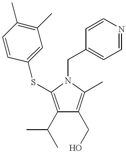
C1(C(C)C)=C(SC2=CC(C)=C(C)C=C2)N(CC2=CC=NC=C2)C(C)=C1CO
